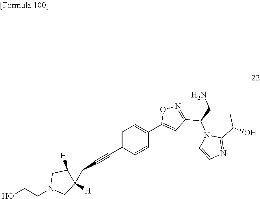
C1=C(C#CC2C3([H])C2([H])CN(CCO)C3)C=CC(C2=CC(C(N3C=CN=C3C(O)C)CN)=NO2)=C1
